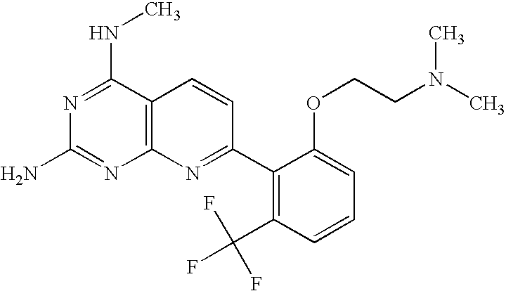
C12=C(C(NC)=NC(N)=N1)C=CC(C1=C(C(F)(F)F)C=CC=C1OCCN(C)C)=N2
